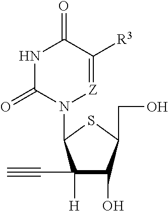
N1C(=O)N(C2C(C#C)([H])C(O)C(CO)S2)[Z]=C([R3])C1=O
